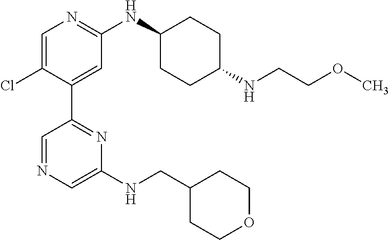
C1=C(Cl)C(C2=NC(NCC3CCOCC3)=CN=C2)=CC(NC2CCC(NCCOC)CC2)=N1
